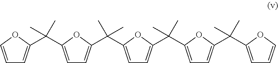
C1=COC(C(C2=CC=C(C(C)(C)C3=CC=C(C(C4=CC=C(C(C5=CC=CO5)(C)C)O4)(C)C)O3)O2)(C)C)=C1
